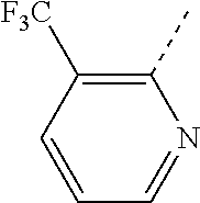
C1(C)=C([F3C])C=CC=N1
